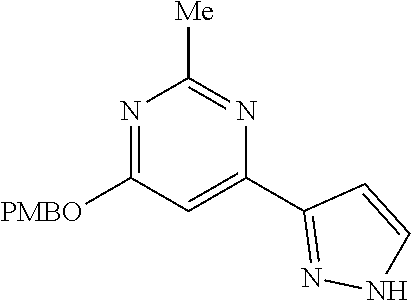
N1=C([PMBO])C=C(C2=NNC=C2)N=C1[Me]
